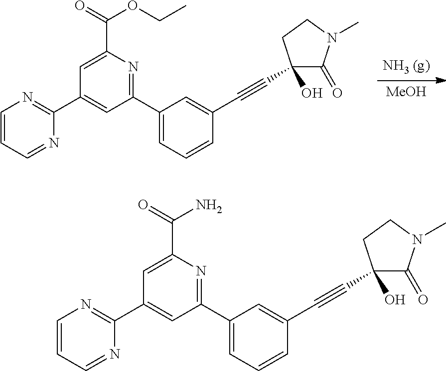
C1(C2=CC=CC(C#CC3(O)C(=O)N(C)CC3)=C2)=NC(C(=O)N)=CC(C2=NC=CC=N2)=C1.C1(C2=CC=CC(C#CC3(O)C(=O)N(C)CC3)=C2)=NC(C(=O)OCC)=CC(C2=NC=CC=N2)=C1.[MeOH]
